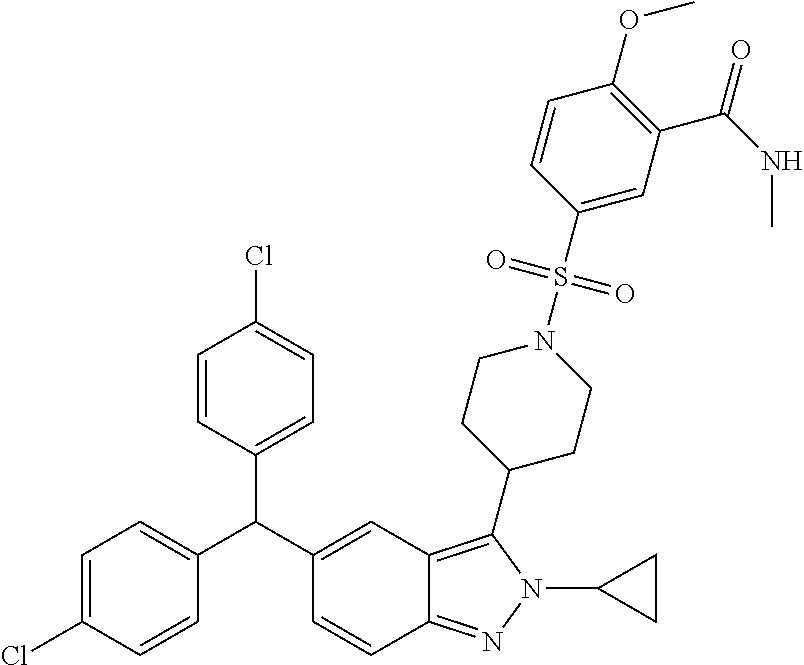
C1=C(Cl)C=CC(C(C2=CC3=C(C4CCN(S(C5=CC(C(NC)=O)=C(OC)C=C5)(=O)=O)CC4)N(C4CC4)N=C3C=C2)C2=CC=C(Cl)C=C2)=C1
